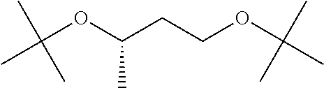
CC(OC(CCOC(C)(C)C)C)(C)C
